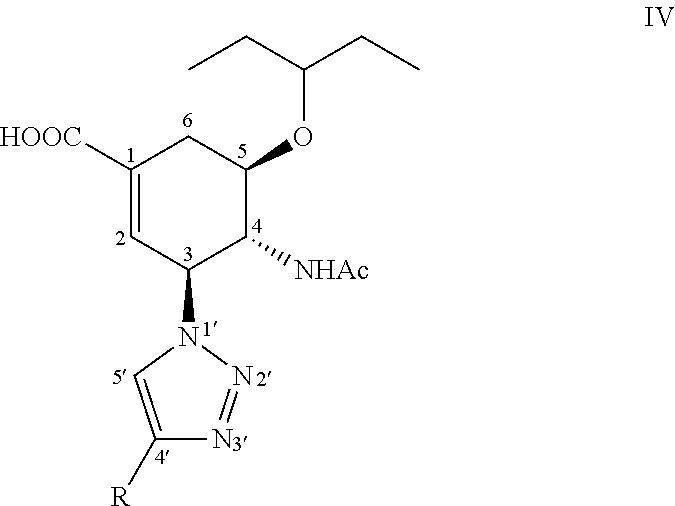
C1([HOOC])=CC(N2C=C([R])N=N2)C([NHAc])C(OC(CC)CC)C1
